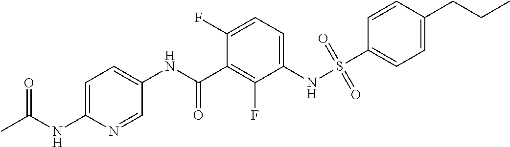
S(NC1=CC=C(F)C(C(NC2=CC=C(NC(C)=O)N=C2)=O)=C1F)(=O)(=O)C1=CC=C(CCC)C=C1
